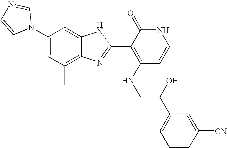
C1(C)=C2C(=CC(N3C=NC=C3)=C1)NC(C1=C(NCC(C3=CC=CC([CN])=C3)O)C=CNC1=O)=N2
